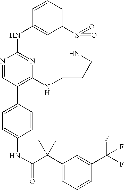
C12=CC=CC(=C1)NC1=NC(=C(C3=CC=C(NC(=O)C(C4=CC=CC(C(F)(F)F)=C4)(C)C)C=C3)C=N1)NCCCNS2(=O)=O
